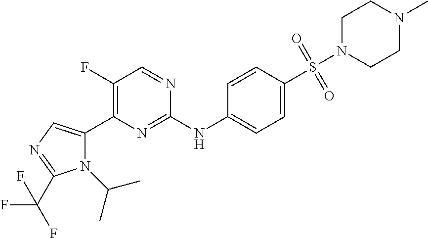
N1(C(C)C)C(C2=C(F)C=NC(NC3=CC=C(S(N4CCN(C)CC4)(=O)=O)C=C3)=N2)=CN=C1C(F)(F)F
